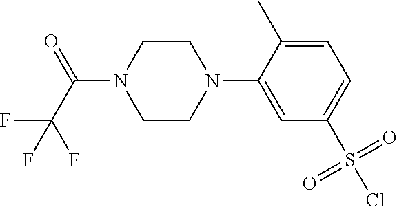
C1=C(C)C(N2CCN(C(C(F)(F)F)=O)CC2)=CC(S(=O)(=O)Cl)=C1
